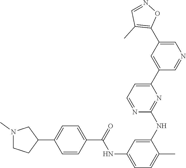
C1=C(C2=C(C)C=NO2)C=C(C2=CC=NC(NC3=CC(NC(C4=CC=C(C5CCN(C)C5)C=C4)=O)=CC=C3C)=N2)C=N1
